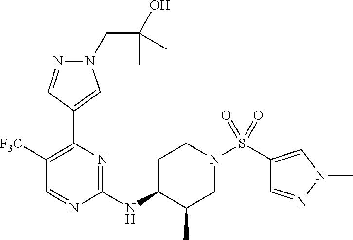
N1(CC(O)(C)C)N=CC(C2=C([F3C])C=NC(NC3CCN(S(=O)(=O)C4=CN(C)N=C4)CC3C)=N2)=C1
